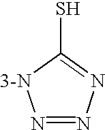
N1=NN=C(S)[3-N]1
